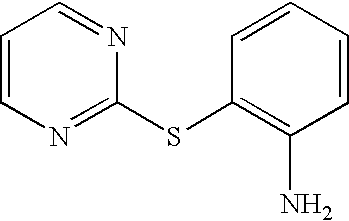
C1=CN=C(SC2=C(N)C=CC=C2)N=C1
